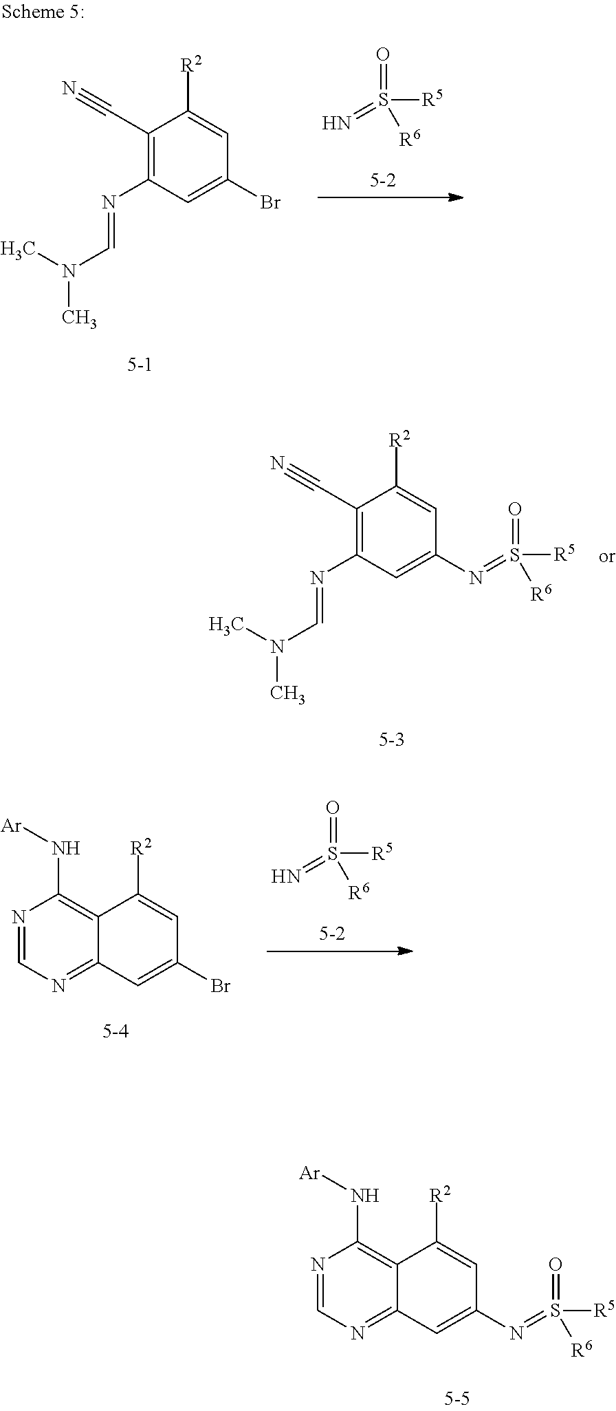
C12=C(N[Ar])N=CN=C1C=C(N=S([R5])(=O)[R6])C=C2[R2].C1(C#N)=C(N=CN(C)C)C=C(Br)C=C1[R2].O=S([R5])([R6])=N.C1(C#N)=C(N=CN(C)C)C=C(N=S([R5])(=O)[R6])C=C1[R2].N1=CN=C2C(=C1N[Ar])C([R2])=CC(Br)=C2.O=S([R5])([R6])=N
